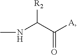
CNC(C([A])=O)[R2]
